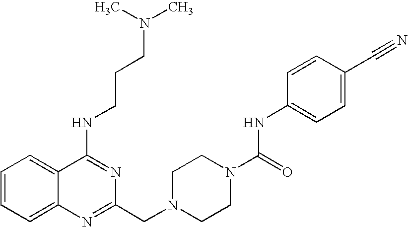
C1=CC=C2C(=C1)C(NCCCN(C)C)=NC(CN1CCN(C(=O)NC3=CC=C(C#N)C=C3)CC1)=N2
